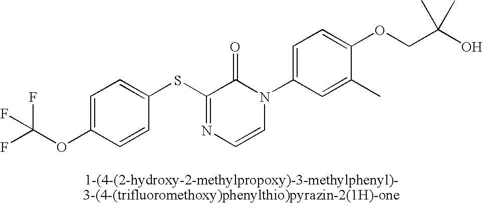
S(C1=NC=CN(C2=CC=C(OCC(O)(C)C)C(C)=C2)C1=O)C1=CC=C(OC(F)(F)F)C=C1
